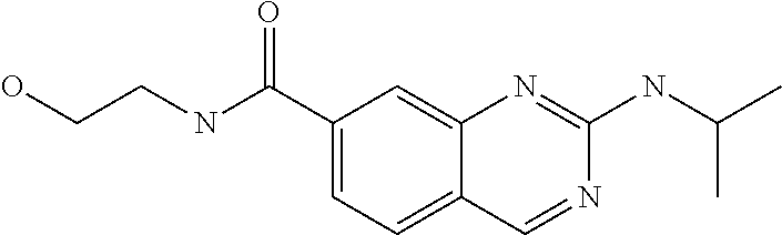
OCCNC(C1=CC=C2C(=C1)N=C(NC(C)C)N=C2)=O
